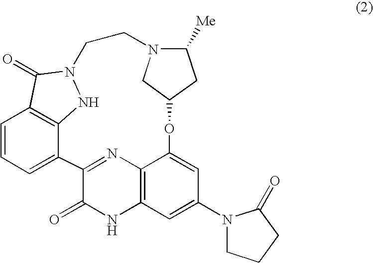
C12=NC3=C(NC1=O)C=C(N1CCCC1=O)C=C3OC1CN(CCN3NC4=C(C=CC=C24)C3=O)C([Me])C1
